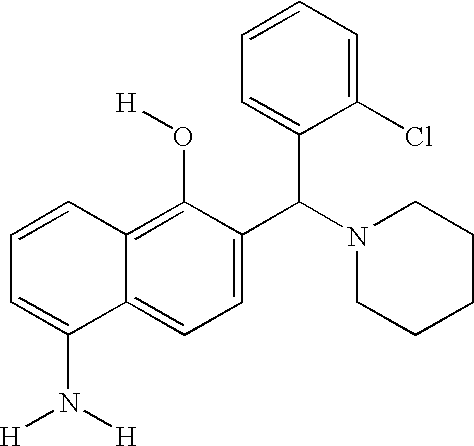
C1=C(N([H])[H])C2=CC=C(C(N3CCCCC3)C3=CC=CC=C3Cl)C(O[H])=C2C=C1
